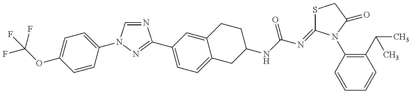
FC(OC1=CC=C(N2C=NC(C3=CC=C4C(=C3)CCC(NC(N=C3SCC(=O)N3C3=C(C(C)C)C=CC=C3)=O)C4)=N2)C=C1)(F)F
